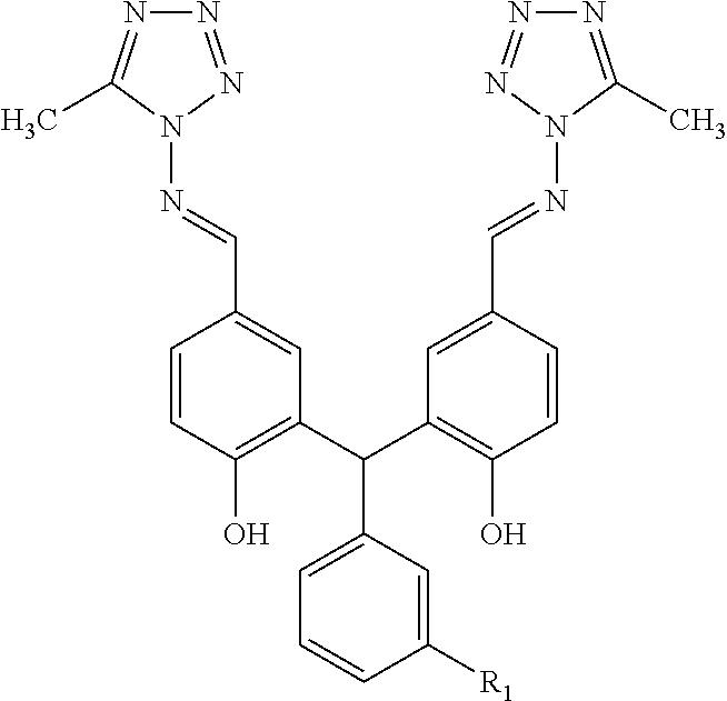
C1=CC(O)=C(C(C2=C(O)C=CC(C=NN3N=NN=C3C)=C2)C2=CC=CC([R1])=C2)C=C1C=NN1C(C)=NN=N1
